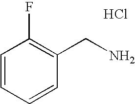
C1=CC=CC(CN)=C1F.Cl
